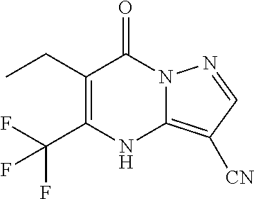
C1(CC)=C(C(F)(F)F)NC2=C([CN])C=NN2C1=O
